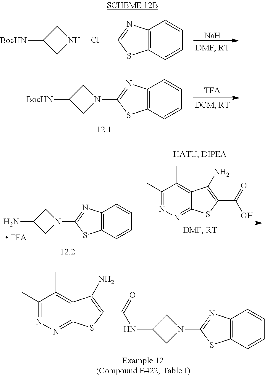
[Na].C1C([BocHN])CN1.C12=C(C=CC=C1)SC(Cl)=N2.C1C([BocHN])CN1C1=NC2=C(C=CC=C2)S1.C1C(N)CN1C1=NC2=C(C=CC=C2)S1.C1(C)=NN=C2C(=C1C)C(N)=C(C(O)=O)S2.C1(C)=NN=C2C(=C1C)C(N)=C(C(NC1CN(C3=NC4=C(S3)C=CC=C4)C1)=O)S2
